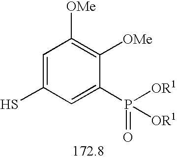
C1=C(S)C=C(P([OR1])([OR1])=O)C([OMe])=C1[OMe]
